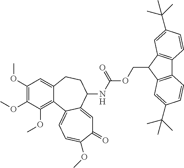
C1(OC)=C(OC)C(OC)=C2C(=C1)CCC(NC(OCC1C3=C(C4=C1C=C(C(C)(C)C)C=C4)C=CC(C(C)(C)C)=C3)=O)C1=CC(=O)C(OC)=CC=C21
